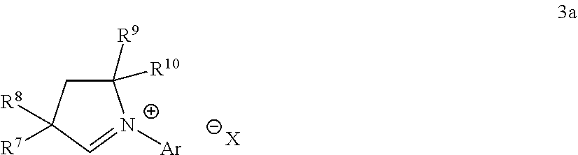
C1=[N+]([Ar])C([R9])([R10])CC1([R7])[R8].[X]
